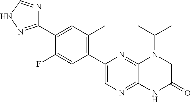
C12=NC=C(C3=C(C)C=C(C4=NNC=N4)C(F)=C3)N=C1N(C(C)C)CC(=O)N2
